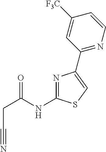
C(C(NC1=NC(C2=NC=CC([F3C])=C2)=CS1)=O)C#N
